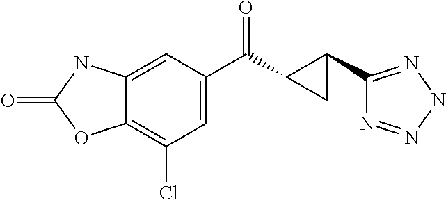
C12=CC(C(C3C(C4=NNN=N4)C3)=O)=CC(Cl)=C1OC(=O)N2
